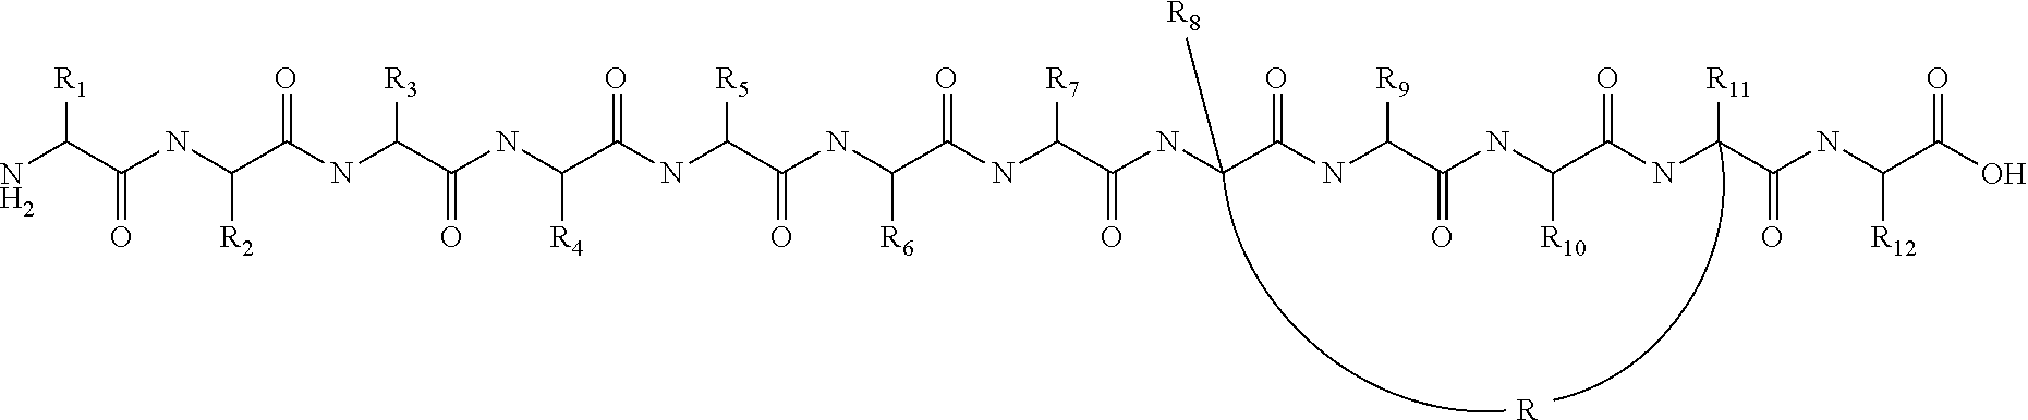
NC(C(NC(C(NC(C(NC(C(NC(C(NC(C(NC(C(NC(C(NC(C(NC(C(NC([R11])C(=O)NC(C(O)=O)[R12])=O)[R10])=O)[R9])=O)[R8])=O)[R7])=O)[R6])=O)[R5])=O)[R4])=O)[R3])=O)[R2])=O)[R1].[R]
